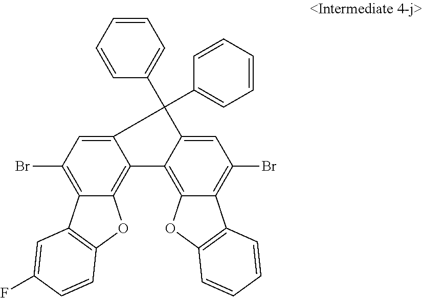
C12=CC(Br)=C3C(=C1C1=C4C(=C(Br)C=C1C2(C1=CC=CC=C1)C1=CC=CC=C1)C1=C(O4)C=CC=C1)OC1=C3C=C(F)C=C1
